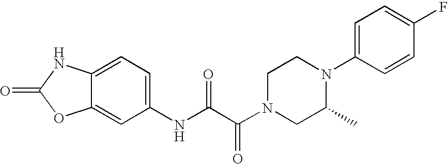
O=C1OC2=CC(NC(C(=O)N3CC(C)N(C4=CC=C(F)C=C4)CC3)=O)=CC=C2N1
